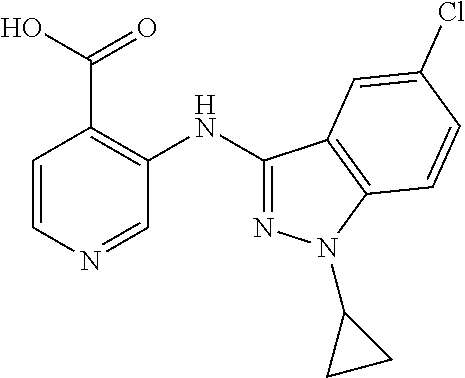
C1=CN=CC(NC2=NN(C3CC3)C3=C2C=C(Cl)C=C3)=C1C(O)=O
